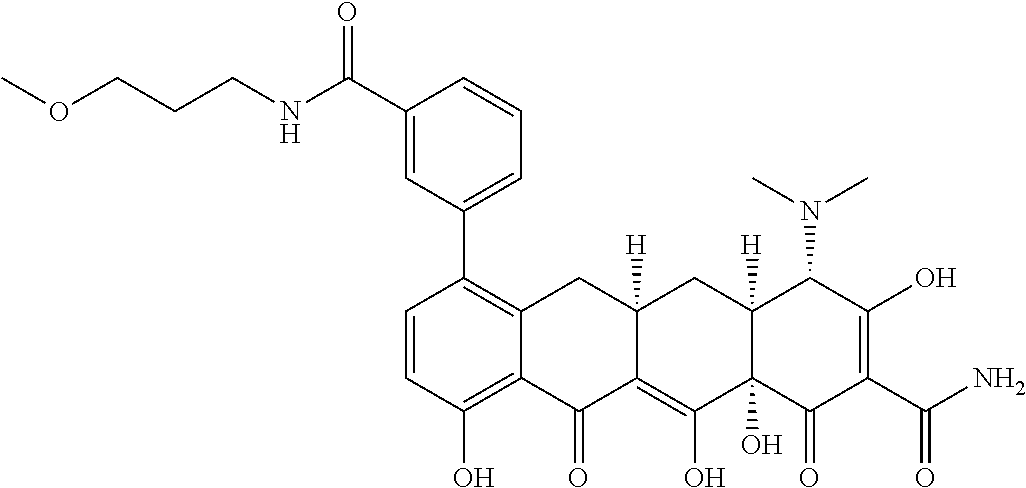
C1=CC(O)=C2C(=C1C1=CC=CC(C(NCCCOC)=O)=C1)CC1([H])C(=C(O)C3(O)C([H])(C1)C(N(C)C)C(O)=C(C(=O)N)C3=O)C2=O
